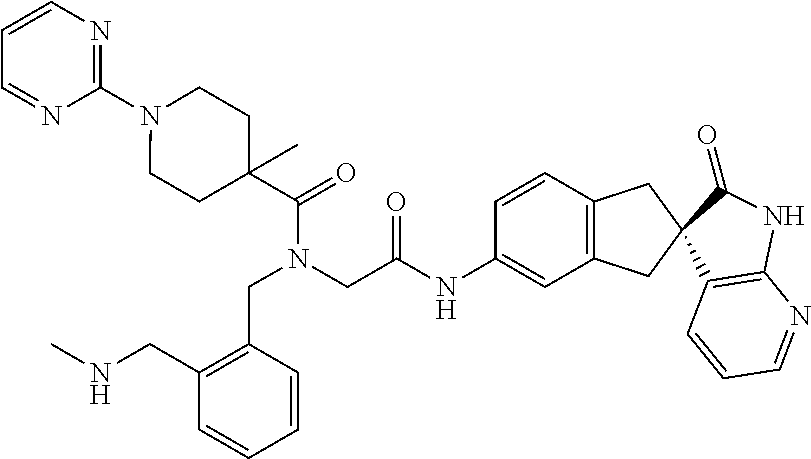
N1=CC=CN=C1N1CCC(C(=O)N(CC(=O)NC2=CC3=C(C=C2)CC2(C3)C(=O)NC3=C2C=CC=N3)CC2=C(CNC)C=CC=C2)(C)CC1
